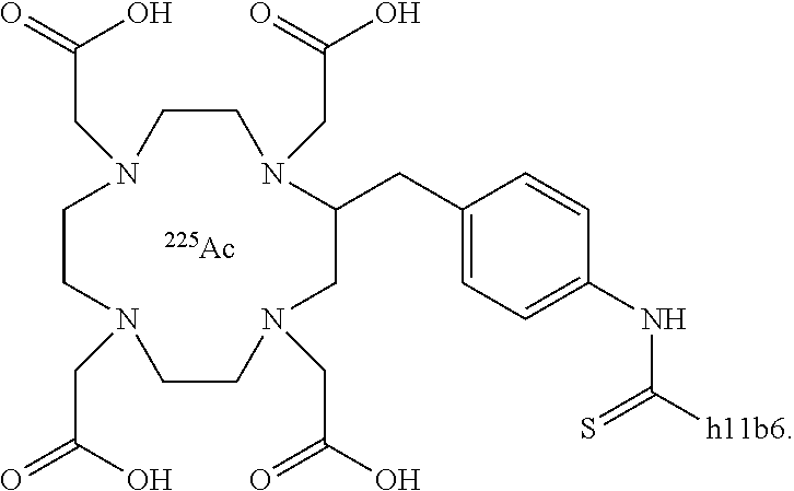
C1CN(CC(O)=O)C(CC2=CC=C(NC(=S)[h11b6])C=C2)CN(CC(=O)O)CCN(CC(=O)O)CCN1CC(O)=O.[Ac]
